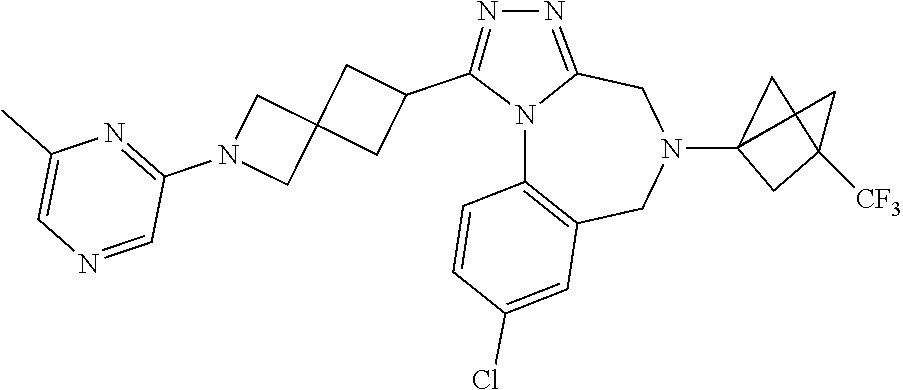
N12C3=C(CN(C4CC(C)([CF3])C4)CC1=NN=C2C1CC2(C1)CN(C1=NC(C)=CN=C1)C2)C=C(Cl)C=C3
